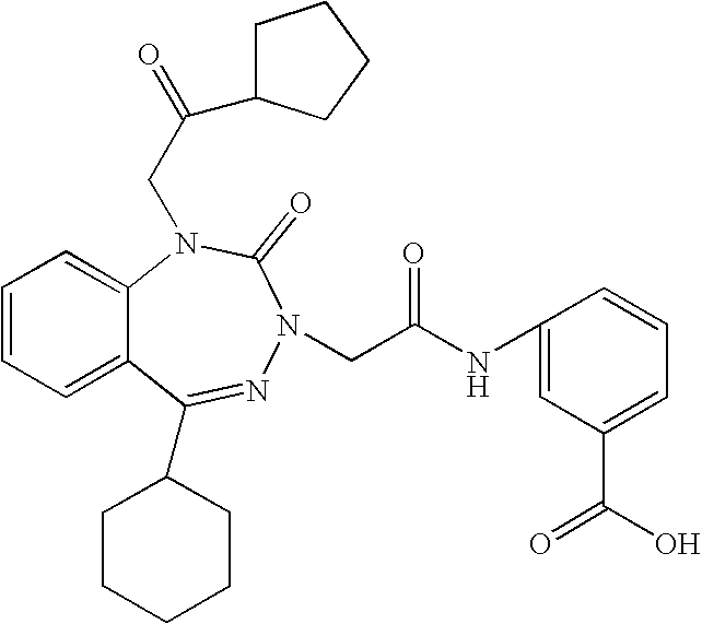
C1=CC=C2C(=C1)N(CC(=O)C1CCCC1)C(=O)N(CC(NC1=CC(C(O)=O)=CC=C1)=O)N=C2C1CCCCC1
